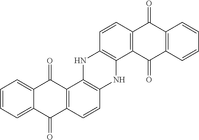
C1=CC=C2C(=C1)C(=O)C1=C(C2=O)C=CC2=C1NC1=C(N2)C2=C(C=C1)C(=O)C1=C(C2=O)C=CC=C1
